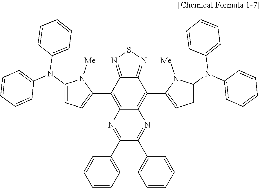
C1(C2=CC=C(N(C3=CC=CC=C3)C3=CC=CC=C3)N2[Me])=C2C(=C(C3=CC=C(N(C4=CC=CC=C4)C4=CC=CC=C4)N3[Me])C3=NSN=C13)N=C1C(=N2)C2=C(C3=C1C=CC=C3)C=CC=C2
